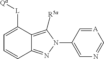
C1=C([L][Qa])C2=C([R5a])N(C3=CN=C[A]=C3)N=C2C=C1
